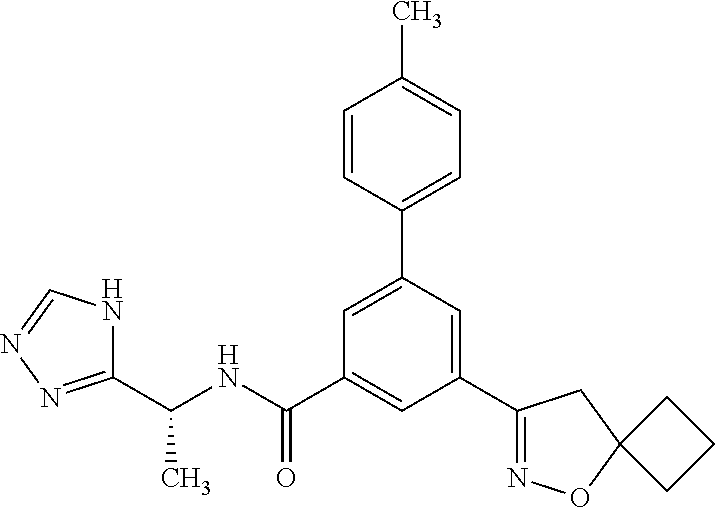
C1(C(NC(C2=CC(C3=NOC4(C3)CCC4)=CC(C3=CC=C(C)C=C3)=C2)=O)C)=NN=CN1
